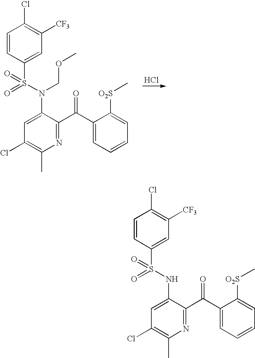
C1=CC(S(N(C2=CC(Cl)=C(C)N=C2C(C2=CC=CC=C2[O2S]C)=O)COC)(=O)=O)=CC([CF3])=C1Cl.Cl.C1=CC(S(NC2=CC(Cl)=C(C)N=C2C(C2=CC=CC=C2[O2S]C)=O)(=O)=O)=CC([CF3])=C1Cl
